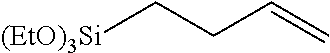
[(EtO)3Si]CCC=C
